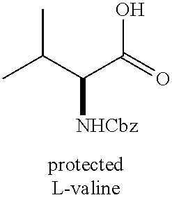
CC(C(C(=O)O)[NHCbz])C
